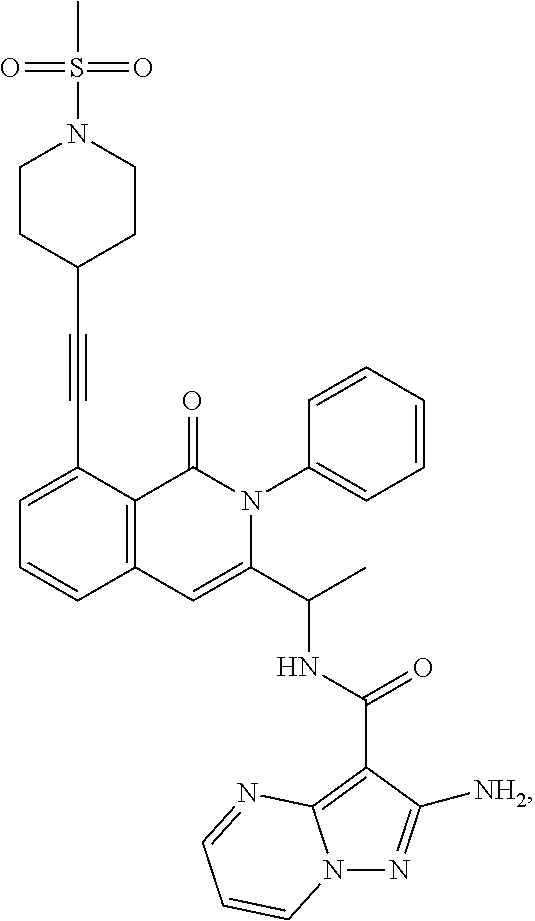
C1=C(C#CC2CCN(S(C)(=O)=O)CC2)C2=C(C=C1)C=C(C(C)NC(=O)C1=C3N(N=C1[NH2])C=CC=N3)N(C1=CC=CC=C1)C2=O
